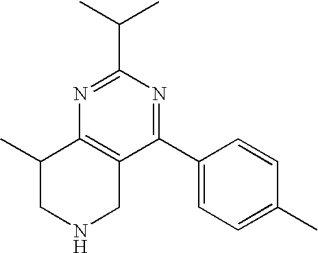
N1=C(C(C)C)N=C(C2=CC=C(C)C=C2)C2=C1C(C)CNC2
